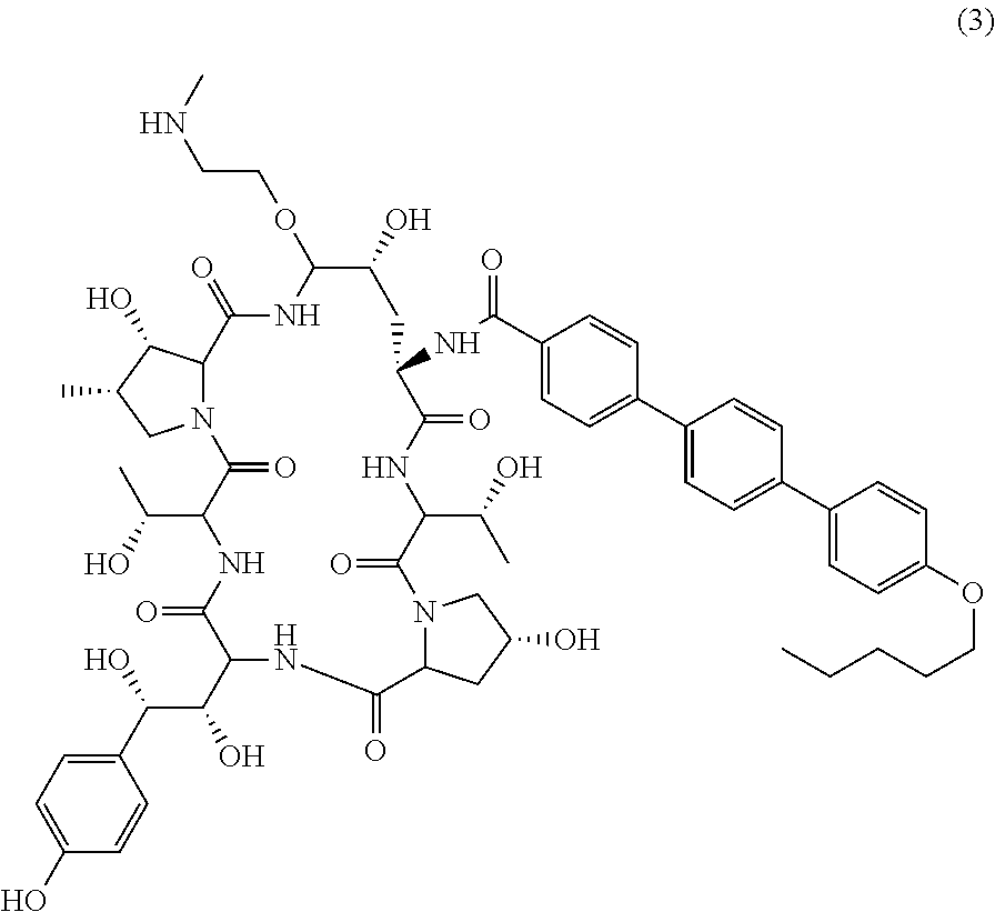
C(C1C(=O)N2C(C(O)C(C)C2)C(=O)NC(OCCNC)C(O)CC(NC(=O)C2=CC=C(C3=CC=C(C4=CC=C(OCCCCC)C=C4)C=C3)C=C2)C(=O)NC(C(O)C)C(=O)N2C(CC(O)C2)C(=O)NC(C(C(O)C2=CC=C(O)C=C2)O)C(=O)N1)(C)O
